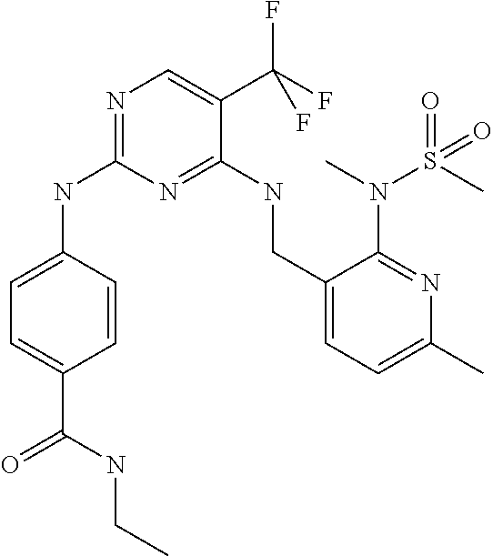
C1=CC(NC2=NC=C(C(F)(F)F)C(NCC3=CC=C(C)N=C3N(C)S(=O)(C)=O)=N2)=CC=C1C(NCC)=O
